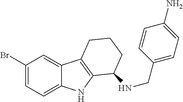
C1(Br)=CC=C2C(=C1)C1=C(N2)C(NCC2=CC=C(N)C=C2)CCC1
